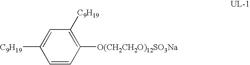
C1([C9H19])=C([O(CH2CH2O)12SO3Na])C=CC([C9H19])=C1
